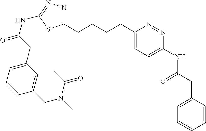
C1(CCCCC2=CC=C(NC(CC3=CC=CC=C3)=O)N=N2)=NN=C(NC(CC2=CC=CC(CN(C)C(C)=O)=C2)=O)S1
